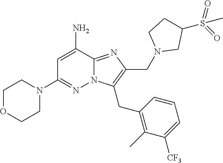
NC1=CC(N2CCOCC2)=NN2C1=NC(CN1CC(S(=O)(=O)C)CC1)=C2CC1=C(C)C([CF3])=CC=C1
